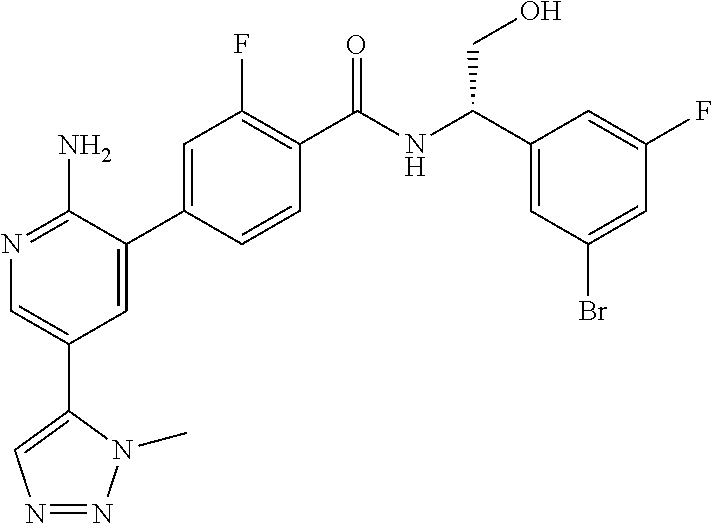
N1=C(N)C(C2=CC(F)=C(C(NC(C3=CC(Br)=CC(F)=C3)CO)=O)C=C2)=CC(C2=CN=NN2C)=C1
